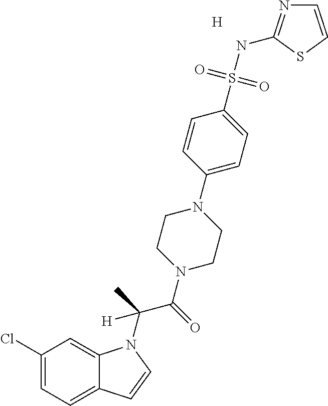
[H].C1(Cl)=CC=C2C(=C1)N(C(C)(C(=O)N1CCN(C3=CC=C(S(NC4=NC=CS4)(=O)=O)C=C3)CC1)[H])C=C2
